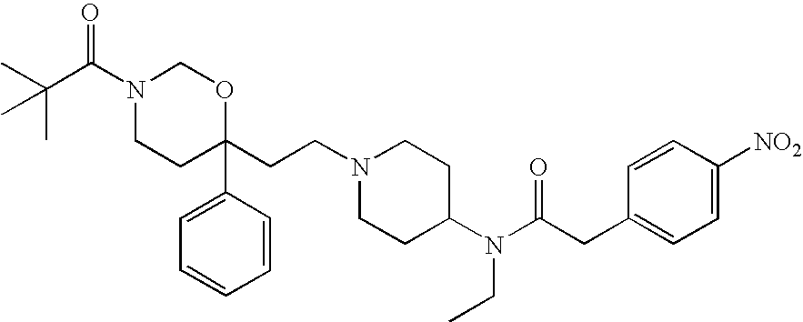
CC(C(N1CCC(CCN2CCC(N(C(CC3=CC=C([NO2])C=C3)=O)CC)CC2)(C2=CC=CC=C2)OC1)=O)(C)C
